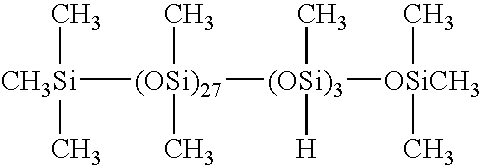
[CH3Si]([(OSi)27](C)(C)[(OSi)3]([OSiCH3](C)C)(C)[H])(C)C
